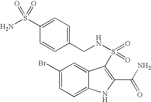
C1(Br)=CC=C2C(=C1)C(S(=O)(=O)NCC1=CC=C(S(N)(=O)=O)C=C1)=C(C(N)=O)N2
